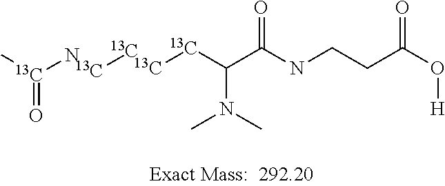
C[13C](N)=O.[13C][13C].[13C][13C]C(C(NCCC(O[H])=O)=O)N(C)C
